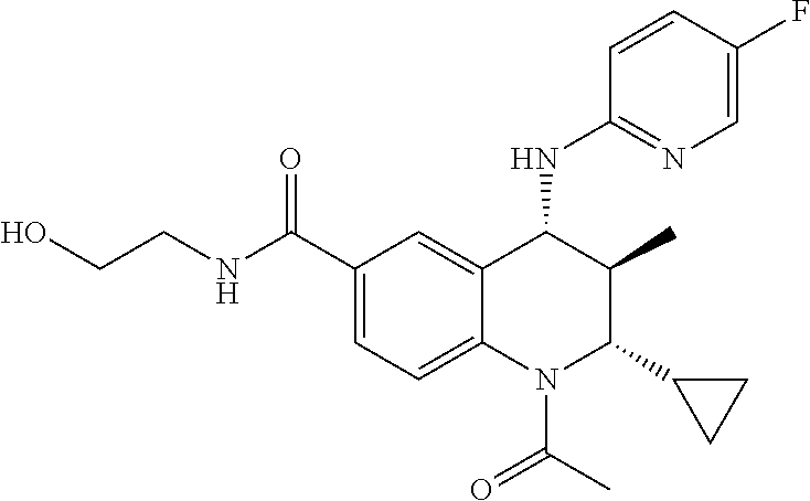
C1=CC(F)=CN=C1NC1C(C)C(C2CC2)N(C(=O)C)C2=CC=C(C(NCCO)=O)C=C12
